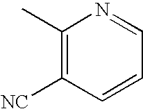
C1(C)=C([NC])C=CC=N1
